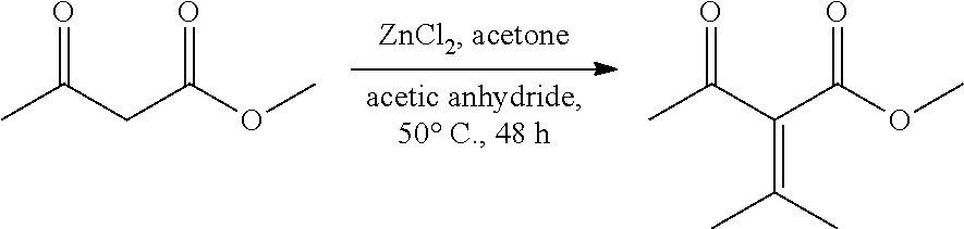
O=C(CC(OC)=O)C.O=C(C(C(OC)=O)=C(C)C)C
